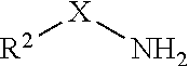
[X](N)[R2]
